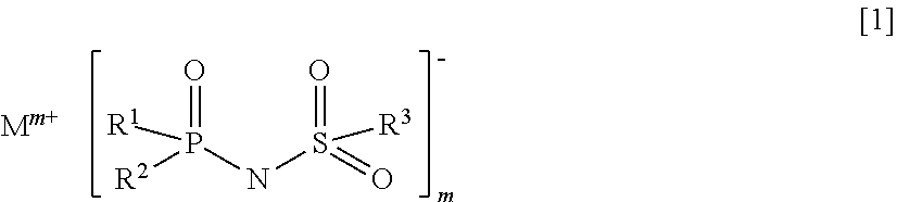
N(S(=O)([R3])=O)P(=O)([R1])[R2]
